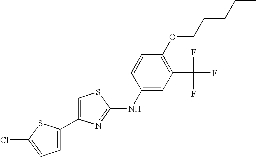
C1(C2=CSC(NC3=CC(C(F)(F)F)=C(OCCCCC)C=C3)=N2)=CC=C(Cl)S1
